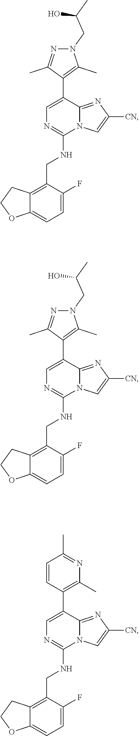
C1=C(C2=C(C)N(CC(C)O)N=C2C)C2=NC([CN])=CN2C(NCC2=C3C(=CC=C2F)OCC3)=N1.C1=C(C2=C(C)N(CC(C)O)N=C2C)C2=NC([CN])=CN2C(NCC2=C3C(=CC=C2F)OCC3)=N1.C1=C(C2=C(C)N=C(C)C=C2)C2=NC([CN])=CN2C(NCC2=C3C(=CC=C2F)OCC3)=N1
